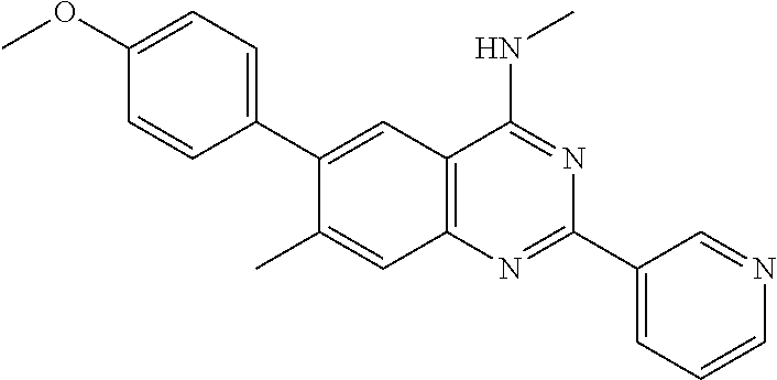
C1=C(OC)C=CC(C2=CC3=C(N=C(C4=CC=CN=C4)N=C3NC)C=C2C)=C1
